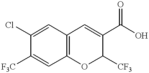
C1([F3C])=CC2=C(C=C1Cl)C=C(C(O)=O)C([CF3])O2
